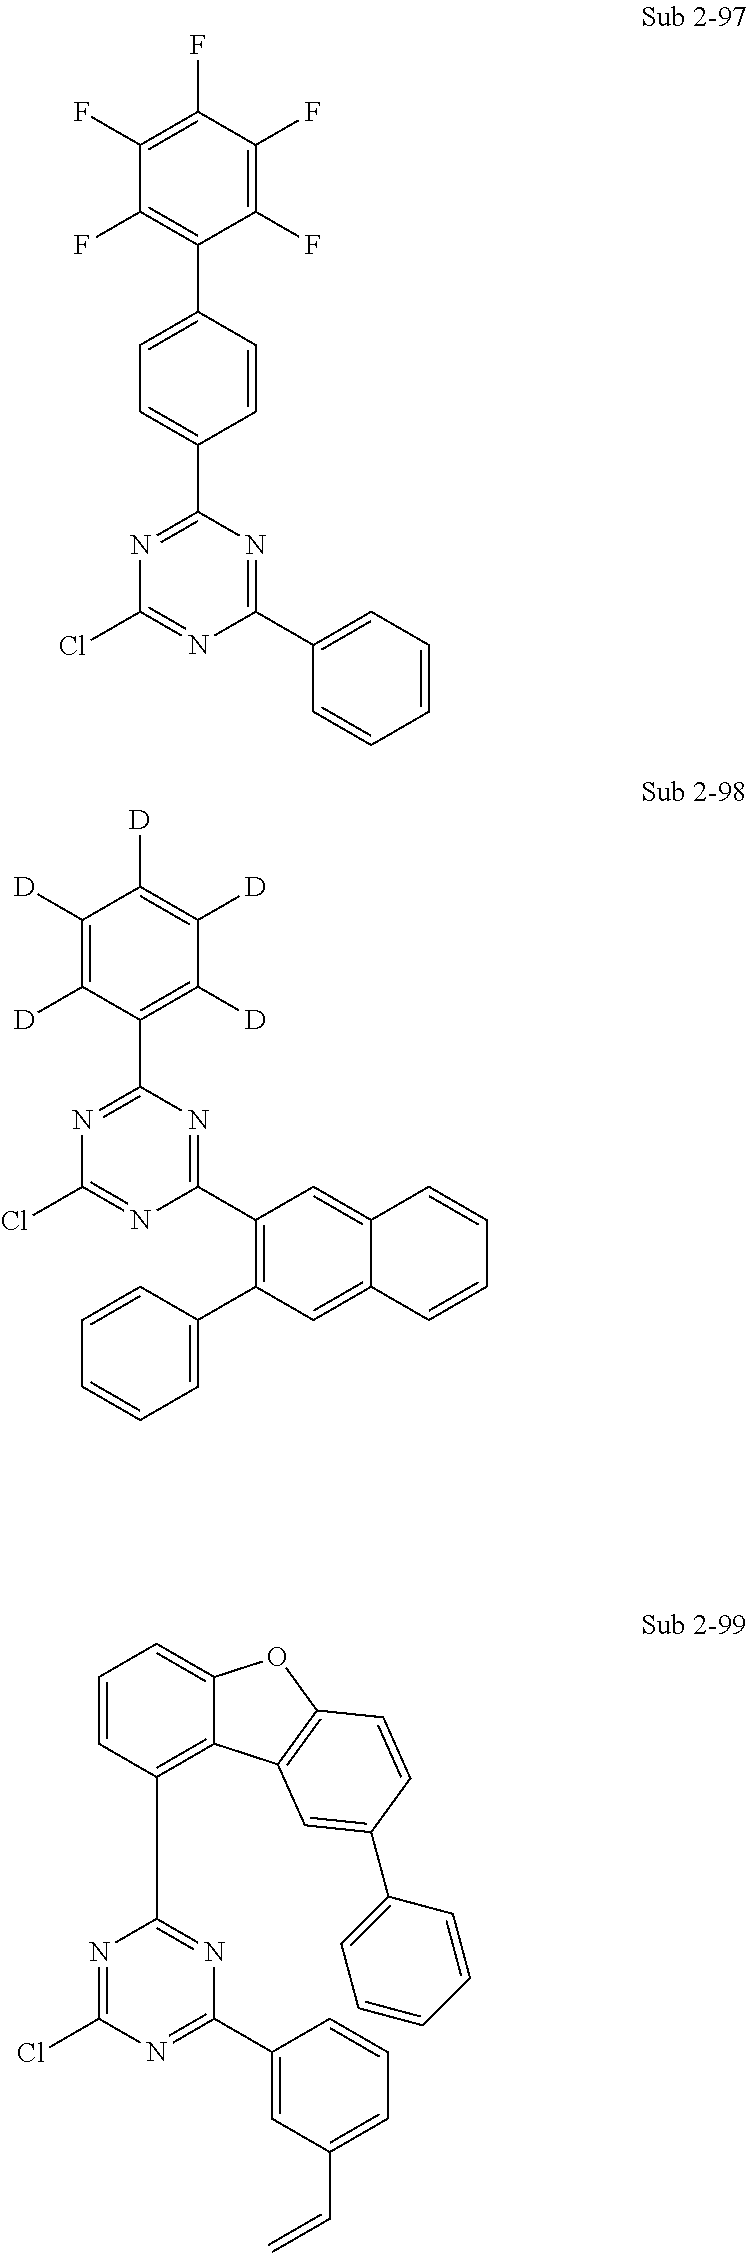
C1(C2=NC(Cl)=NC(C3=CC=CC=C3)=N2)=CC=C(C2=C(F)C(F)=C(F)C(F)=C2F)C=C1.N1=C(C2=C(C3=CC=CC=C3)C=C3C(=C2)C=CC=C3)N=C(Cl)N=C1C1=C([D])C([D])=C([D])C([D])=C1[D].N1=C(Cl)N=C(C2=CC(C=C)=CC=C2)N=C1C1=C2C(=CC=C1)OC1=C2C=C(C2=CC=CC=C2)C=C1
